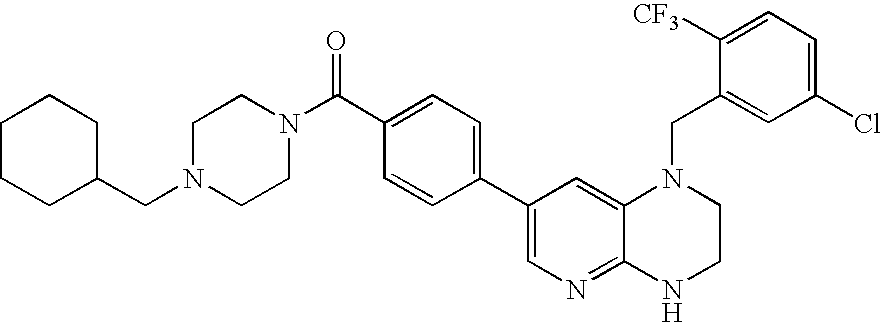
C1=C(C(=O)N2CCN(CC3CCCCC3)CC2)C=CC(C2=CN=C3C(=C2)N(CC2=CC(Cl)=CC=C2[CF3])CCN3)=C1
